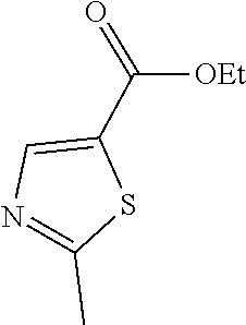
C1=C(C(=O)[OEt])SC(C)=N1
